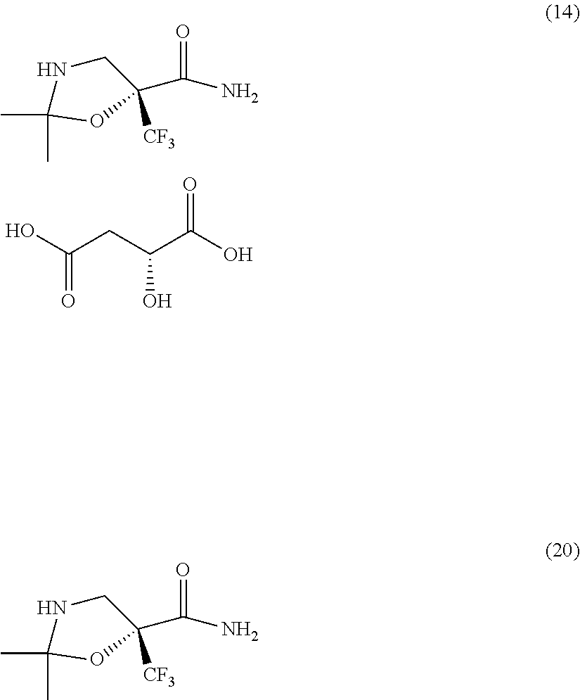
OC(CC(C(O)=O)O)=O.C(=O)(N)C1([CF3])CNC(C)(C)O1.C(=O)(N)C1([CF3])CNC(C)(C)O1
